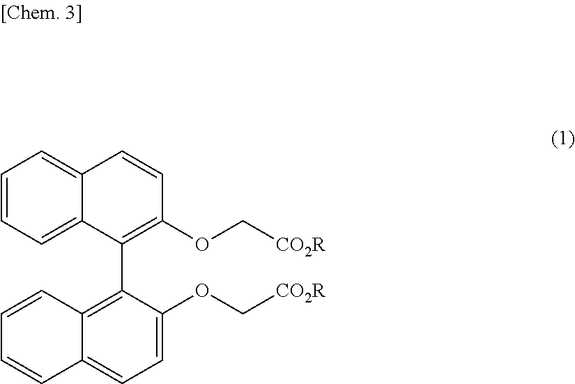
C1=C2C(=CC=C1)C(C1=C3C(=CC=C1OC[CO2R])C=CC=C3)=C(OC[CO2R])C=C2
